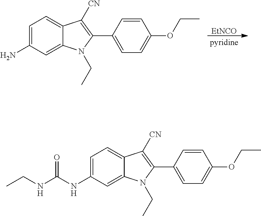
[EtNCO].C1=C(N)C=C2C(=C1)C([CN])=C(C1=CC=C(OCC)C=C1)N2CC.C1=C(NC(NCC)=O)C=C2C(=C1)C([CN])=C(C1=CC=C(OCC)C=C1)N2CC
